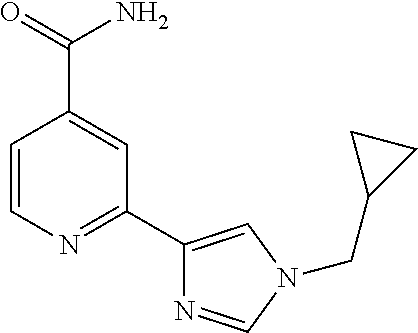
C1=CN=C(C2=CN(CC3CC3)C=N2)C=C1C(=O)N
